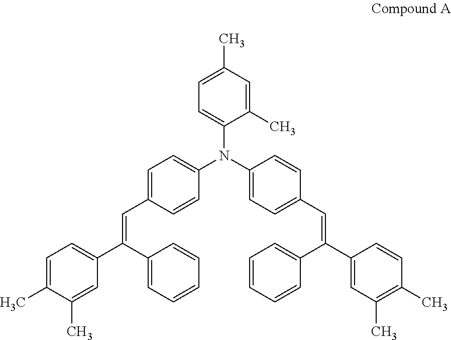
C1(C)=CC=C(N(C2=CC=C(C=C(C3=CC=CC=C3)C3=CC=C(C)C(C)=C3)C=C2)C2=CC=C(C=C(C3=CC=CC=C3)C3=CC(C)=C(C)C=C3)C=C2)C(C)=C1
